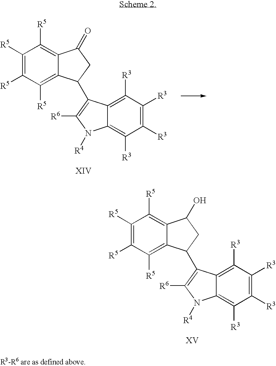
C1([R3])=C([R3])C([R3])=C2C(=C1[R3])C(C1C3=C([R5])C([R5])=C([R5])C([R5])=C3C(=O)C1)=C([R6])N2[R4].C1([R3])=C([R3])C([R3])=C2C(=C1[R3])C(C1C3=C([R5])C([R5])=C([R5])C([R5])=C3C(O)C1)=C([R6])N2[R4]
